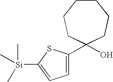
[Si](C1=CC=C(C2(O)CCCCCC2)S1)(C)(C)C
